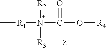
C[R1]N(C(O[R4])=O)([R2])[R3]
